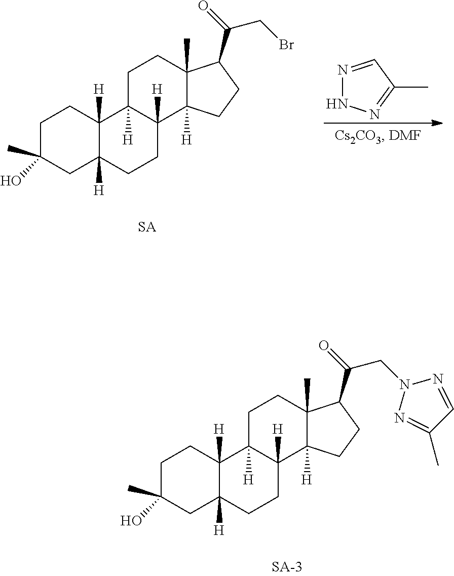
N1=CC(C)=NN1.C1C(C)(O)CC2([H])C([H])(C1)C1([H])C([H])(CC2)C2([H])C(C)(CC1)C(C(CBr)=O)CC2.C1C(C)(O)CC2([H])C([H])(C1)C1([H])C([H])(CC2)C2([H])C(C)(CC1)C(C(CN1N=C(C)C=N1)=O)CC2
